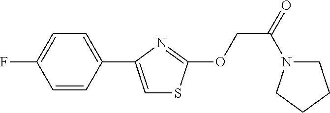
C1=CC(C2=CSC(OCC(=O)N3CCCC3)=N2)=CC=C1F
